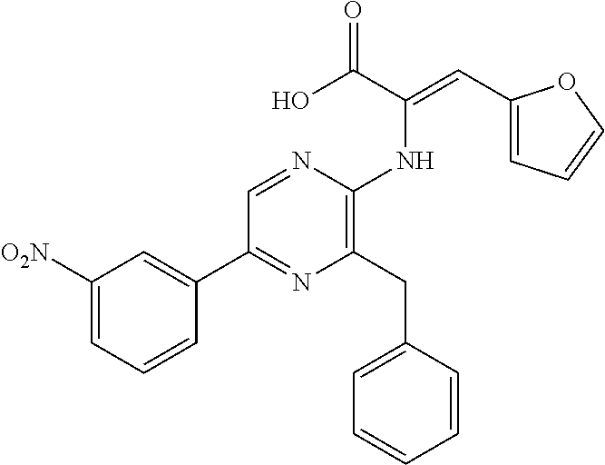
C1([O2N])=CC=CC(C2=NC(CC3=CC=CC=C3)=C(NC(=CC3=CC=CO3)C(O)=O)N=C2)=C1
